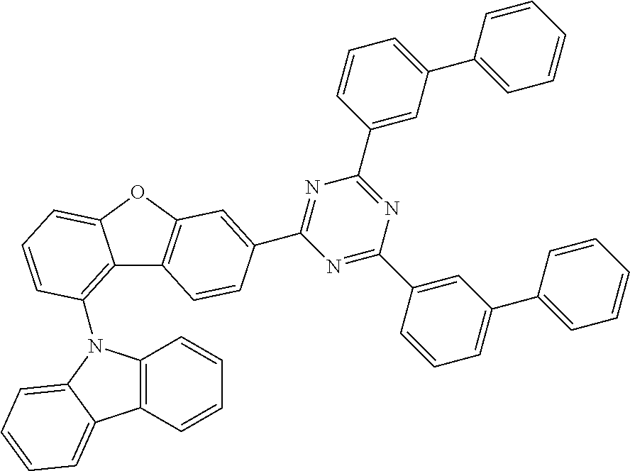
C12=C(N3C4=C(C=CC=C4)C4=CC=CC=C34)C=CC=C1OC1=C2C=CC(C2=NC(C3=CC(C4=CC=CC=C4)=CC=C3)=NC(C3=CC(C4=CC=CC=C4)=CC=C3)=N2)=C1
